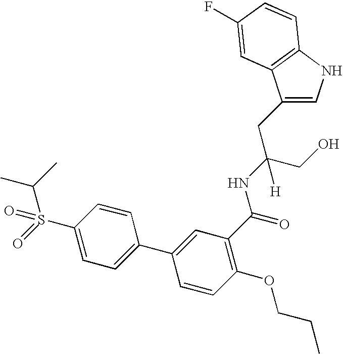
C1=C(CC(CO)(NC(C2=C(OCCC)C=CC(C3=CC=C(S(C(C)C)(=O)=O)C=C3)=C2)=O)[H])C2=C(N1)C=CC(F)=C2
